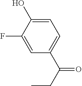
C1=C(O)C(F)=CC(C(CC)=O)=C1
